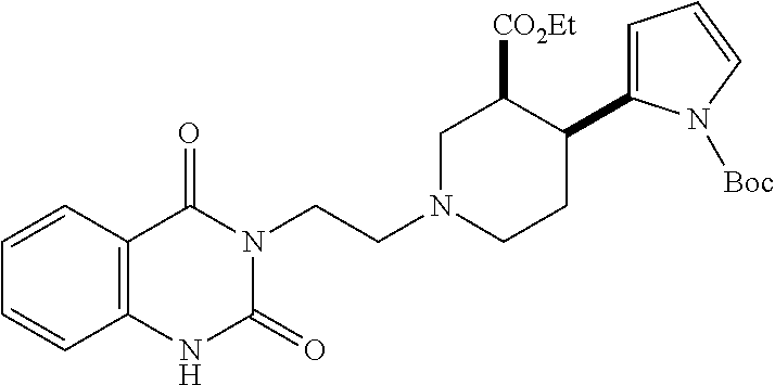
C12=C(C=CC=C1)C(=O)N(CCN1CC([CO2Et])C(C3=CC=CN3[Boc])CC1)C(=O)N2
